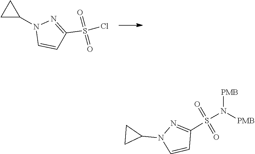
C1=CN(C2CC2)N=C1S(Cl)(=O)=O.C1=CN(C2CC2)N=C1S(N([PMB])[PMB])(=O)=O
